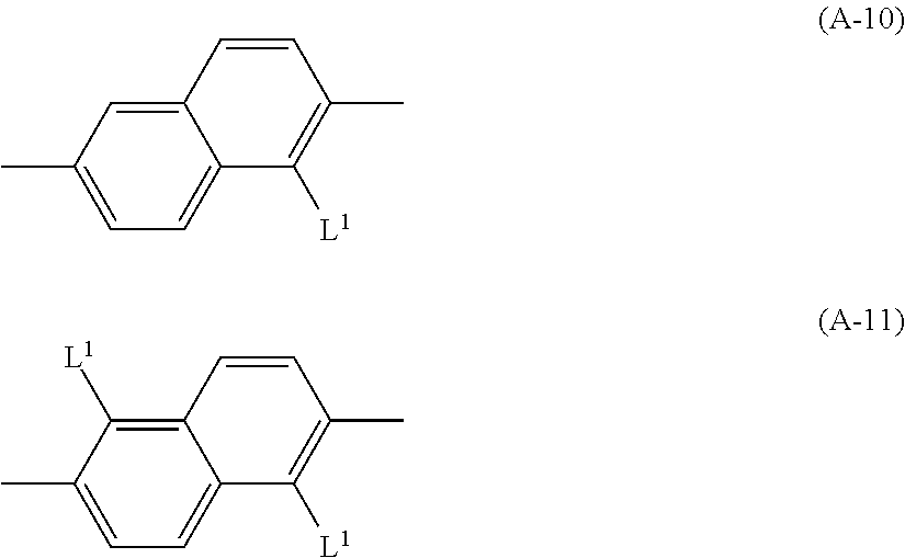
C12=CC(C)=CC=C1C([L1])=C(C)C=C2.C12=C([L1])C(C)=CC=C1C([L1])=C(C)C=C2
